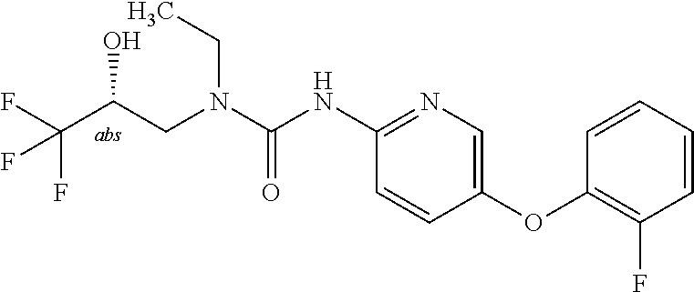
N(C(=O)NC1=NC=C(OC2=C(F)C=CC=C2)C=C1)(CC)CC(C(F)(F)F)O
